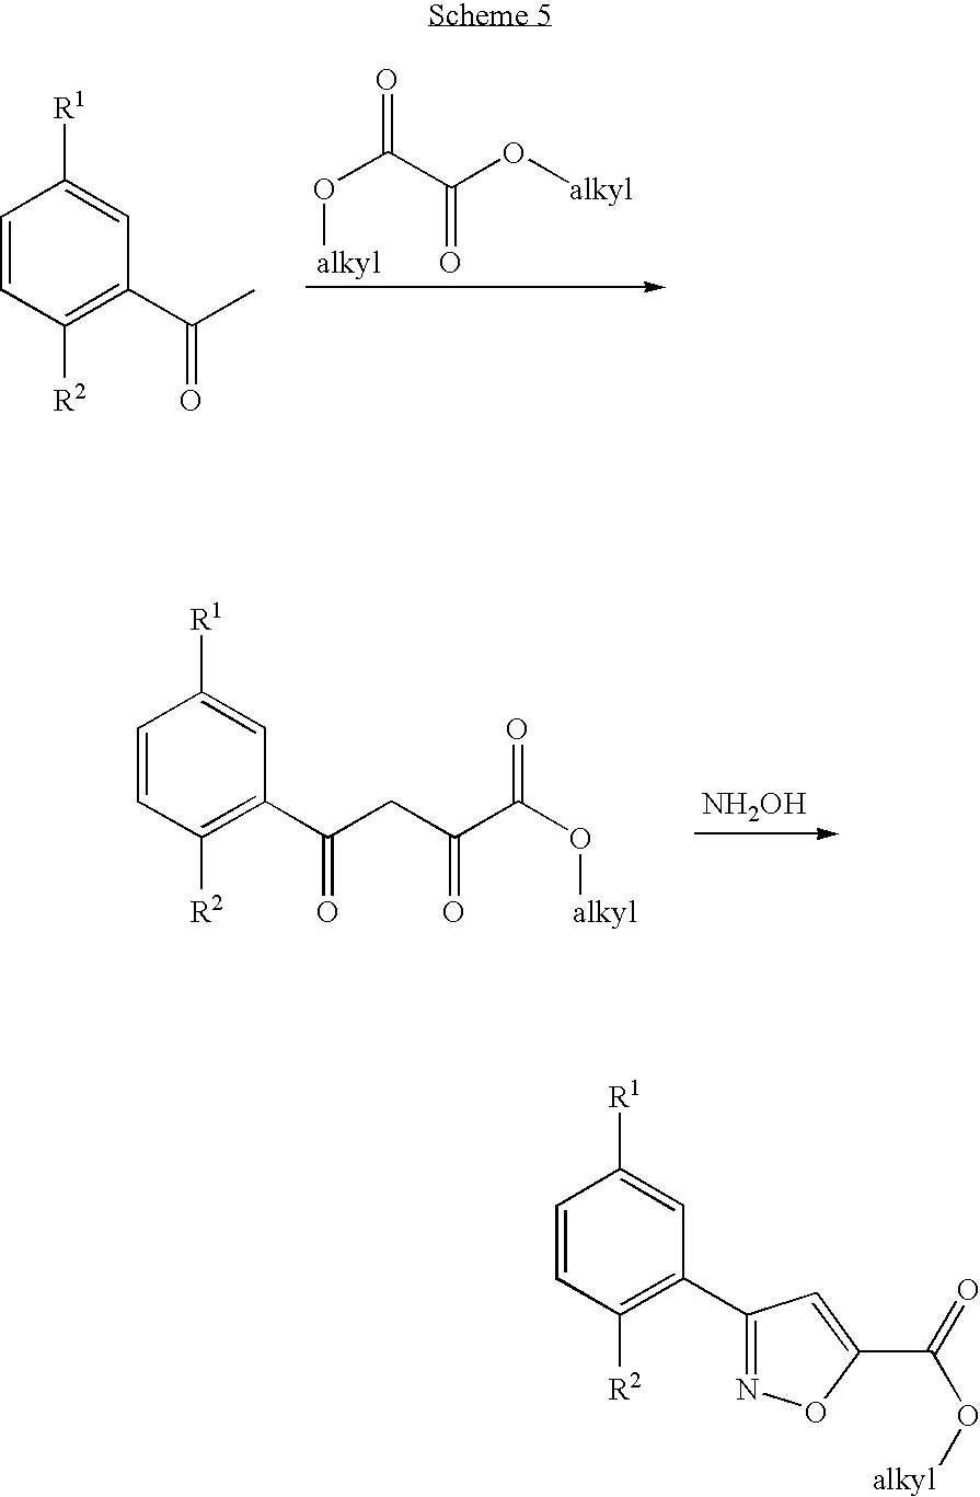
C1=CC([R2])=C(C(C)=O)C=C1[R1].O(C(C(O[alkyl])=O)=O)[alkyl].C1=CC([R2])=C(C(CC(C(O[alkyl])=O)=O)=O)C=C1[R1].[NH2OH].C1=CC([R2])=C(C2=NOC(C(O[alkyl])=O)=C2)C=C1[R1]
